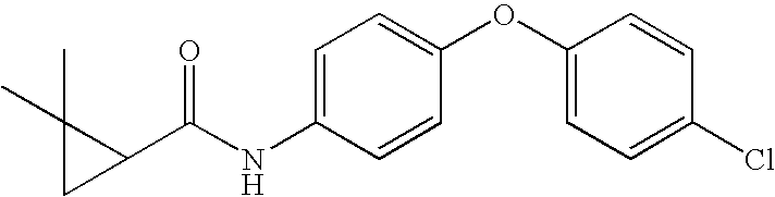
C1=C(NC(C2C(C)(C)C2)=O)C=CC(OC2=CC=C(Cl)C=C2)=C1
